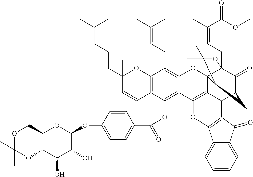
C12=C(C=CC(CCC=C(C)C)(C)O1)C(OC(C1=CC=C(OC3OC4C(C(O)C3O)OC(C)(C)OC4)C=C1)=O)=C1C(=C2CC=C(C)C)OC23C4(CC=C(C)C(OC)=O)C(=O)C(CC2C(C)(C)O4)C2C3=C1OC1=C2C(=O)C2=CC=CC=C21
